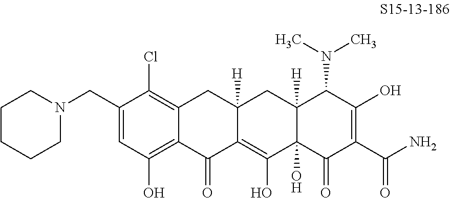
N1(CC2=CC(O)=C3C(=C2Cl)CC2([H])C(=C(O)C4(O)C([H])(C2)C(N(C)C)C(O)=C(C(N)=O)C4=O)C3=O)CCCCC1
